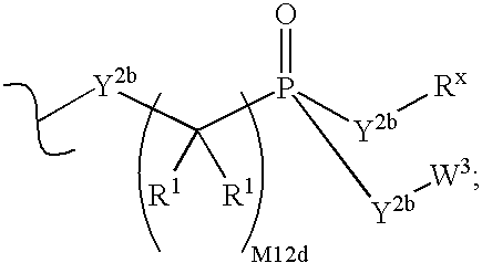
C(P([Y2b][Rx])(=O)[Y2b][W3])([R1])([R1])[Y2b]C
